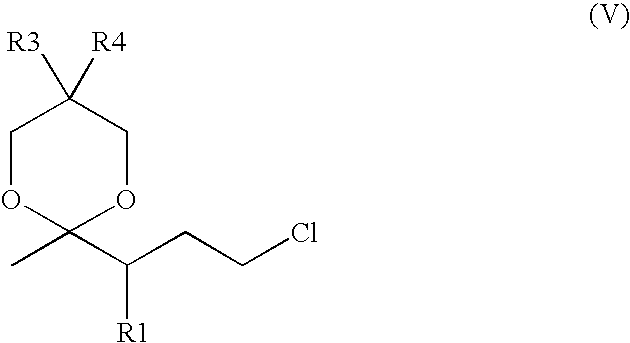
C1OC(C)(C(CCCl)[R1])OCC1([R3])[R4]
